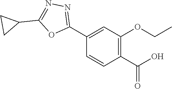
C1(C2=NN=C(C3CC3)O2)=CC(OCC)=C(C(O)=O)C=C1
